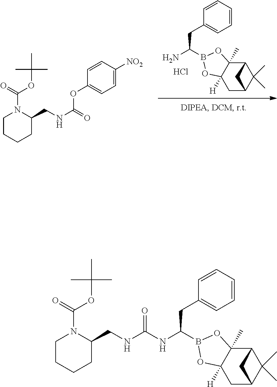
C1(CC(N)B2OC3([H])C(C)(O2)C2C(C)(C)C(C3)C2)=CC=CC=C1.Cl.C1CCCC(CNC(=O)OC2=CC=C([NO2])C=C2)N1C(OC(C)(C)C)=O.C1CCCC(CNC(=O)NC(CC2=CC=CC=C2)B2OC3([H])C(C)(O2)C2C(C)(C)C(C3)C2)N1C(OC(C)(C)C)=O
